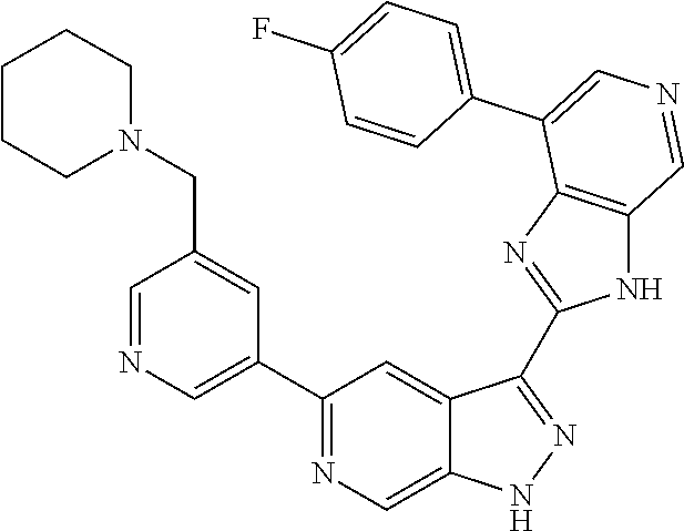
C1(C2=CN=CC(CN3CCCCC3)=C2)=NC=C2C(=C1)C(C1=NC3=C(N1)C=NC=C3C1=CC=C(F)C=C1)=NN2
